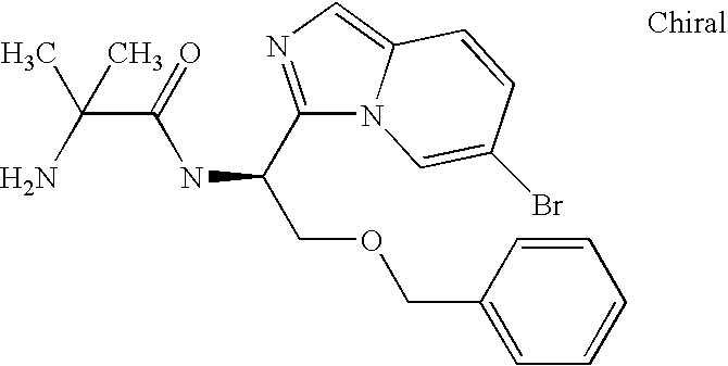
C1(C(COCC2=CC=CC=C2)NC(C(N)(C)C)=O)=NC=C2N1C=C(Br)C=C2
